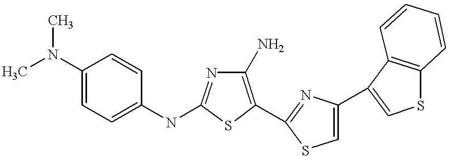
C1(N)=C(C2=NC(C3=CSC4=C3C=CC=C4)=CS2)SC(NC2=CC=C(N(C)C)C=C2)=N1
